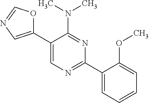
C1(C2=CN=C(C3=CC=CC=C3OC)N=C2N(C)C)=CN=CO1
